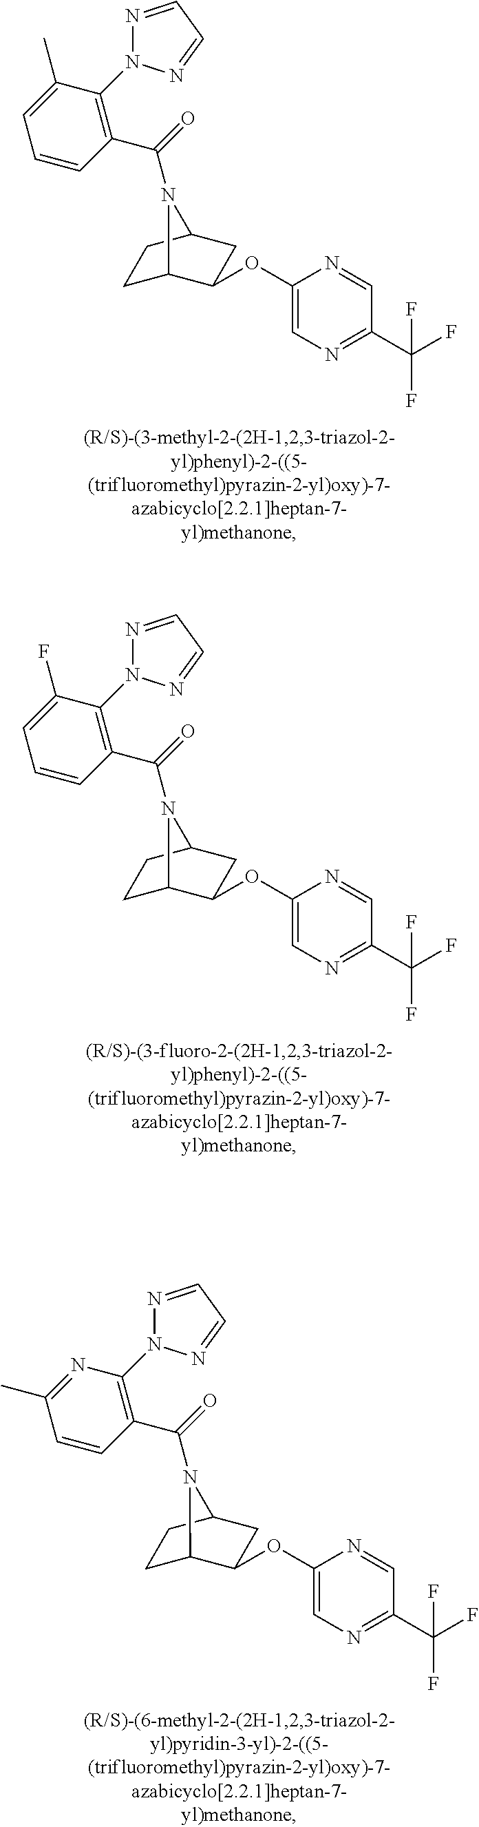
C1C2C(OC3=CN=C(C(F)(F)F)C=N3)CC(C1)N2C(=O)C1=C(N2N=CC=N2)C(C)=CC=C1.C1C2C(OC3=CN=C(C(F)(F)F)C=N3)CC(C1)N2C(=O)C1=C(N2N=CC=N2)C(F)=CC=C1.C1C2C(OC3=CN=C(C(F)(F)F)C=N3)CC(C1)N2C(=O)C1=C(N2N=CC=N2)N=C(C)C=C1
